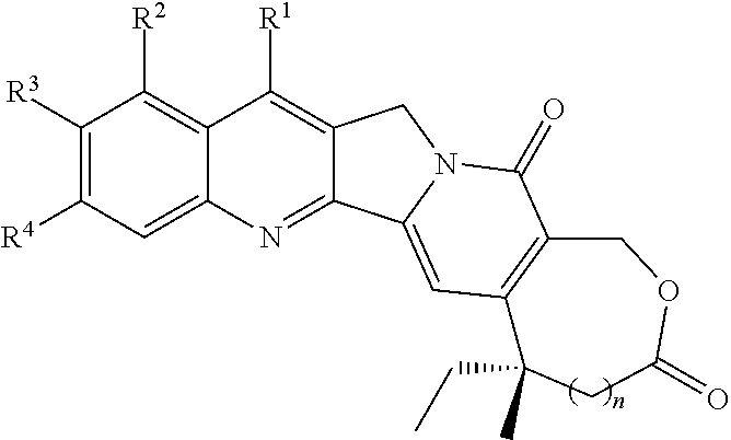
C1([R3])=C([R4])C=C2C(=C1[R2])C([R1])=C1C(=N2)C2=CC3=C(C(=O)N2C1)COC(=O)CC3(CC)C
